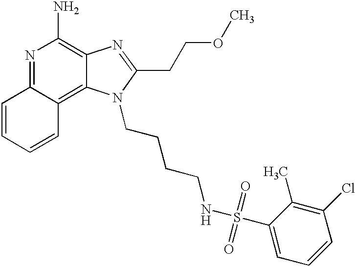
N1=C2C(=C3C(=C1N)N=C(CCOC)N3CCCCNS(=O)(=O)C1=CC=CC(Cl)=C1C)C=CC=C2
